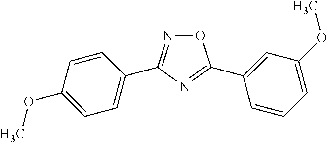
N1=C(C2=CC=C(OC)C=C2)N=C(C2=CC(OC)=CC=C2)O1
